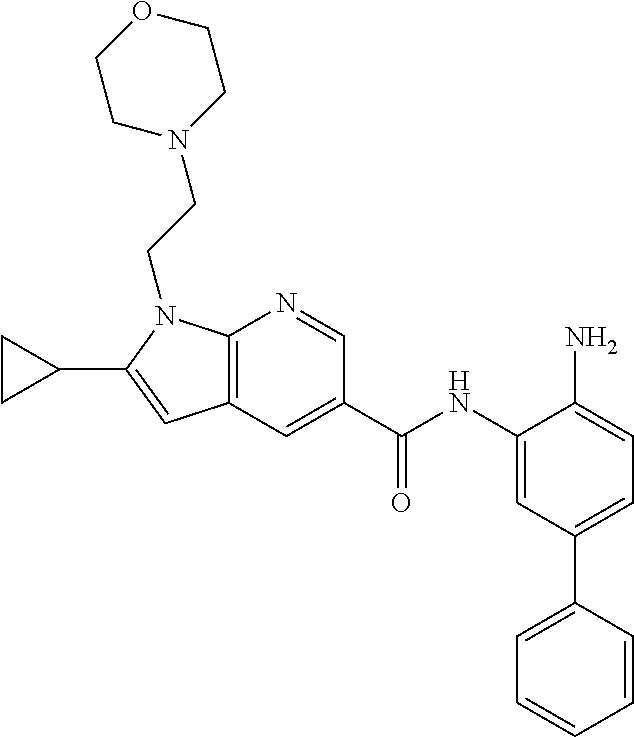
C1(NC(=O)C2=CC3=C(N=C2)N(CCN2CCOCC2)C(C2CC2)=C3)=CC(C2=CC=CC=C2)=CC=C1N
